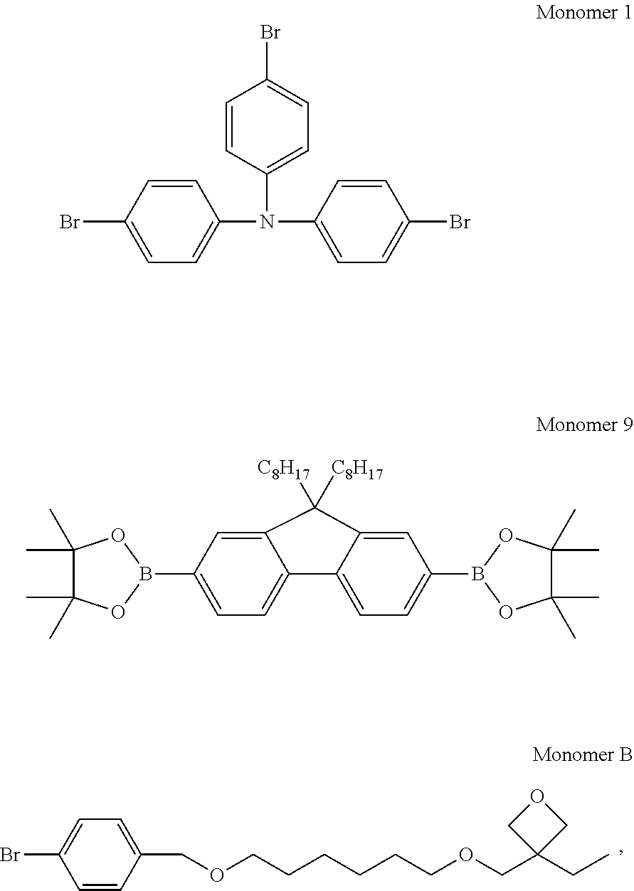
C1=CC(COCCCCCCOCC2(CC)COC2)=CC=C1Br.C1=CC(N(C2=CC=C(Br)C=C2)C2=CC=C(Br)C=C2)=CC=C1Br.C12=CC=C(B3OC(C)(C)C(C)(C)O3)C=C1C([C8H17])([C8H17])C1=CC(B3OC(C)(C)C(C)(C)O3)=CC=C21
